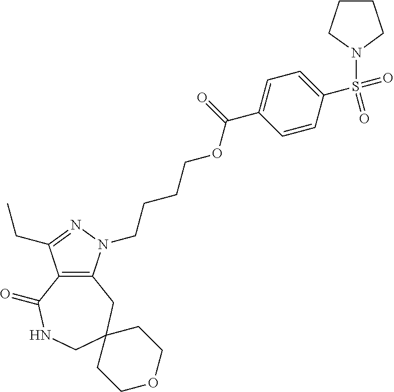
C12=C(CC3(CNC1=O)CCOCC3)N(CCCCOC(C1=CC=C(S(=O)(N3CCCC3)=O)C=C1)=O)N=C2CC
